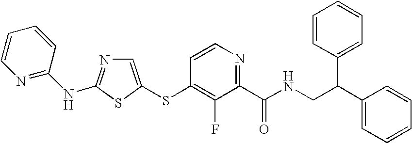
C1=C(SC2=C(F)C(C(NCC(C3=CC=CC=C3)C3=CC=CC=C3)=O)=NC=C2)SC(NC2=NC=CC=C2)=N1
